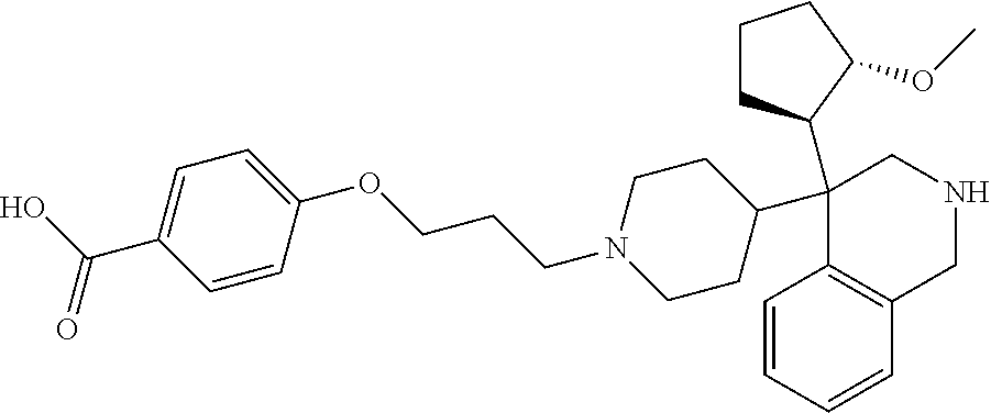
C1=CC=CC2=C1C(C1CCN(CCCOC3=CC=C(C(O)=O)C=C3)CC1)(C1CCCC1OC)CNC2
